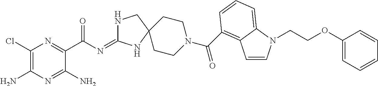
C1(Cl)=C(N)N=C(N)C(C(N=C2NCC3(N2)CCN(C(=O)C2=C4C=CN(CCOC5=CC=CC=C5)C4=CC=C2)CC3)=O)=N1
